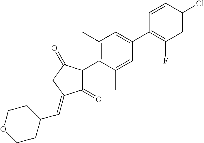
C1(=O)C(C2=C(C)C=C(C3=C(F)C=C(Cl)C=C3)C=C2C)C(=O)CC1=CC1CCOCC1
